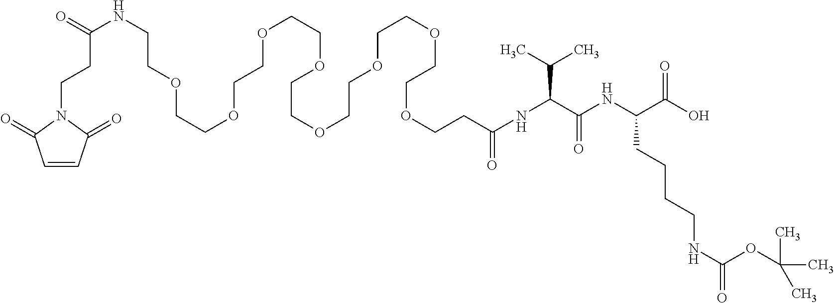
N(C(C(NC(C(O)=O)CCCCNC(=O)OC(C)(C)C)=O)C(C)C)C(=O)CCOCCOCCOCCOCCOCCOCCOCCOCCNC(=O)CCN1C(=O)C=CC1=O
